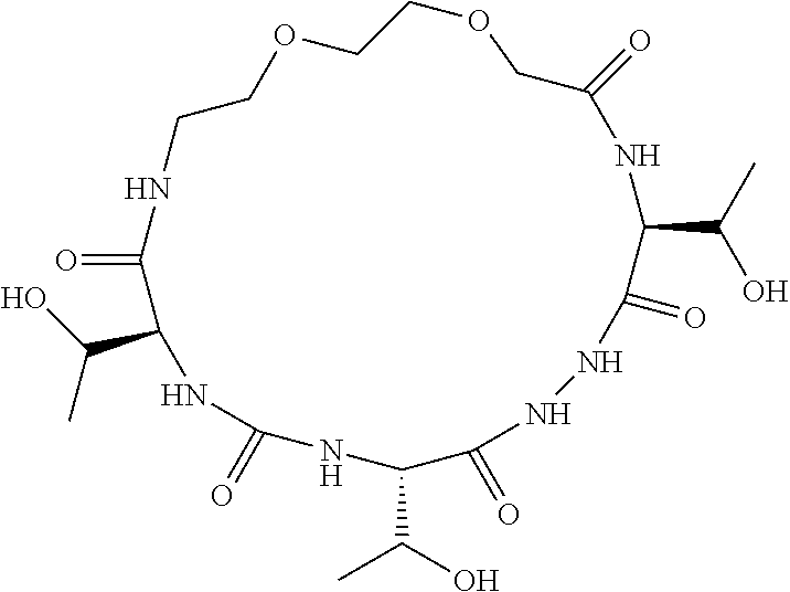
O=C1C(C(C)O)NC(=O)NC(C(C)O)C(=O)NNC(=O)C(C(C)O)NC(=O)COCCOCCN1
